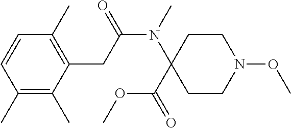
C1(C)=C(C)C(CC(N(C2(C(OC)=O)CCN(OC)CC2)C)=O)=C(C)C=C1
